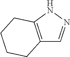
C12=C(NN=C1)CCCC2
